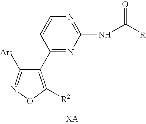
C1([R2])=C(C2=NC(NC([R])=O)=NC=C2)C([Ar1])=NO1
